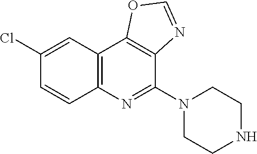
C12=C(C3=C(C(N4CCNCC4)=N1)N=CO3)C=C(Cl)C=C2
